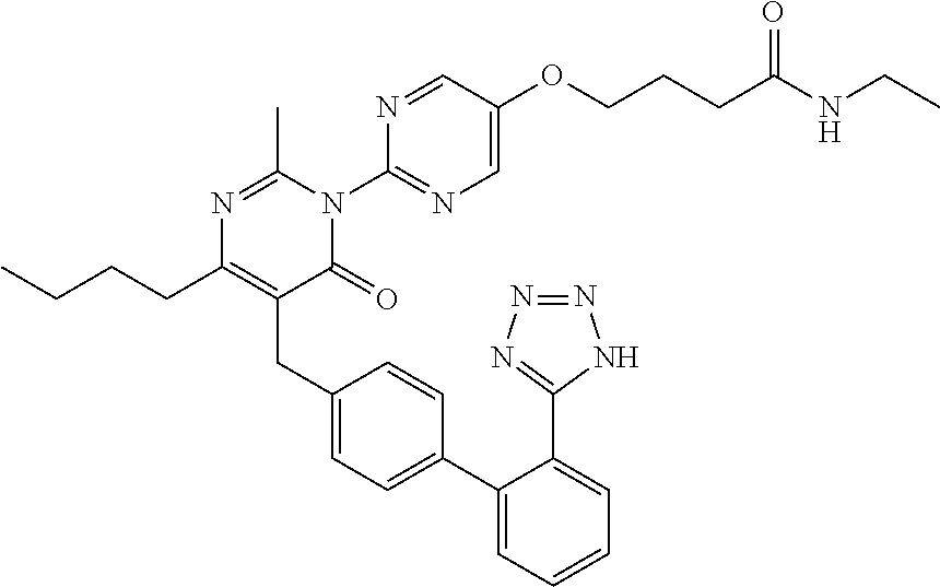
N1=C(C)N(C2=NC=C(OCCCC(=O)NCC)C=N2)C(=O)C(CC2=CC=C(C3=CC=CC=C3C3=NN=NN3)C=C2)=C1CCCC
